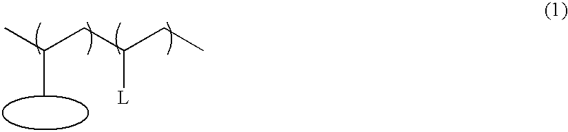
C(C)(CC([L])CC)C
